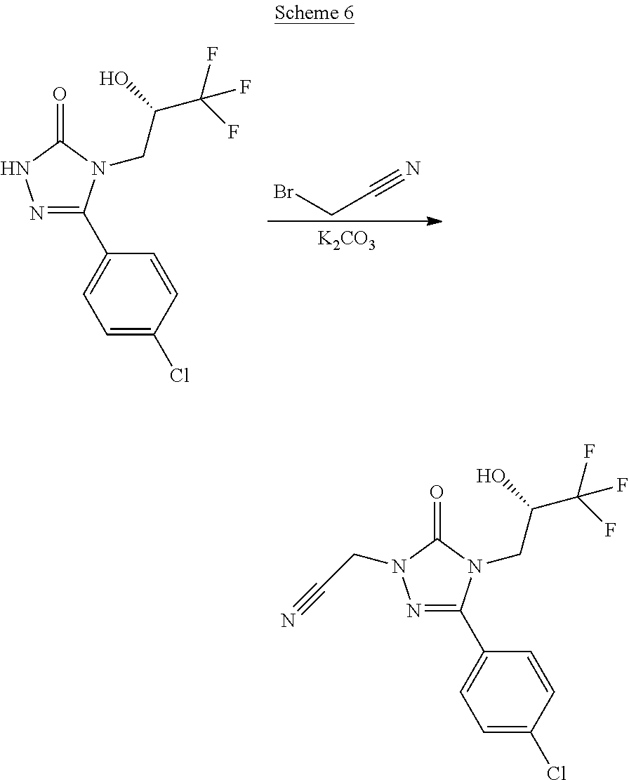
N1=C(C2=CC=C(Cl)C=C2)N(CC(C(F)(F)F)O)C(=O)N1CC#N.N1=C(C2=CC=C(Cl)C=C2)N(CC(C(F)(F)F)O)C(=O)N1.BrCC#N.[K2CO3]
